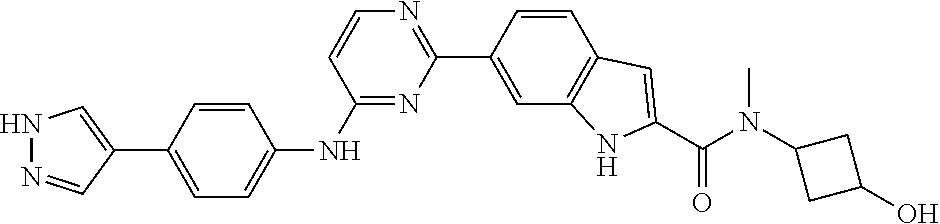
N1=C(NC2=CC=C(C3=CNN=C3)C=C2)C=CN=C1C1=CC2=C(C=C1)C=C(C(N(C1CC(O)C1)C)=O)N2
